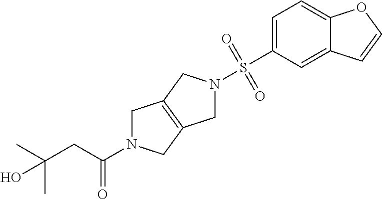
C1N(C(CC(C)(C)O)=O)CC2=C1CN(S(C1=CC=C3C(=C1)C=CO3)(=O)=O)C2
